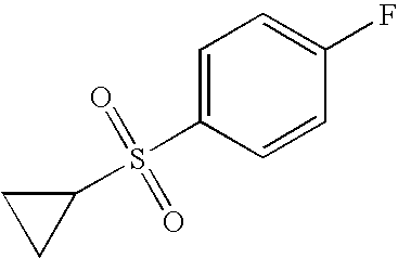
C1=C(S(C2CC2)(=O)=O)C=CC(F)=C1
